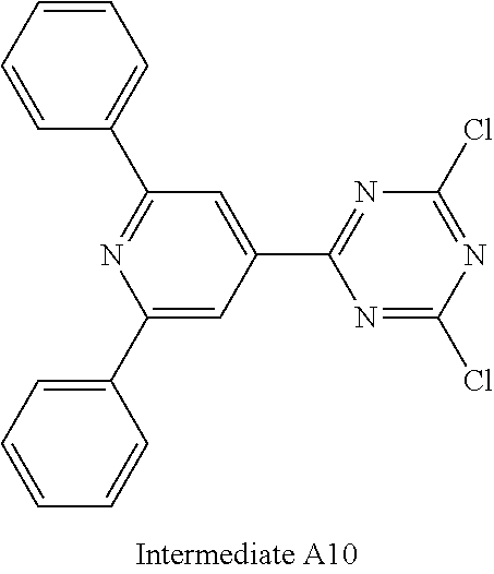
N1=C(C2=CC(C3=CC=CC=C3)=NC(C3=CC=CC=C3)=C2)N=C(Cl)N=C1Cl
